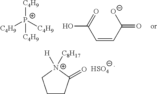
C1CC(=O)[N+]([H])([C8H17])C1.[HSO4].[C4H9][P+]([C4H9])([C4H9])[C4H9].C([O-])(C=CC(=O)O)=O
